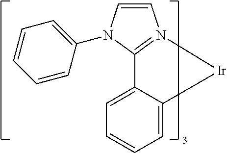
C1=CC(N2C3=N(C=C2)[Ir]CC2=CC=CC=C23)=CC=C1
